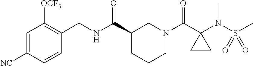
C1=C([NC])C=CC(CNC(C2CCCN(C(C3(N(S(C)(=O)=O)C)CC3)=O)C2)=O)=C1[OCF3]
